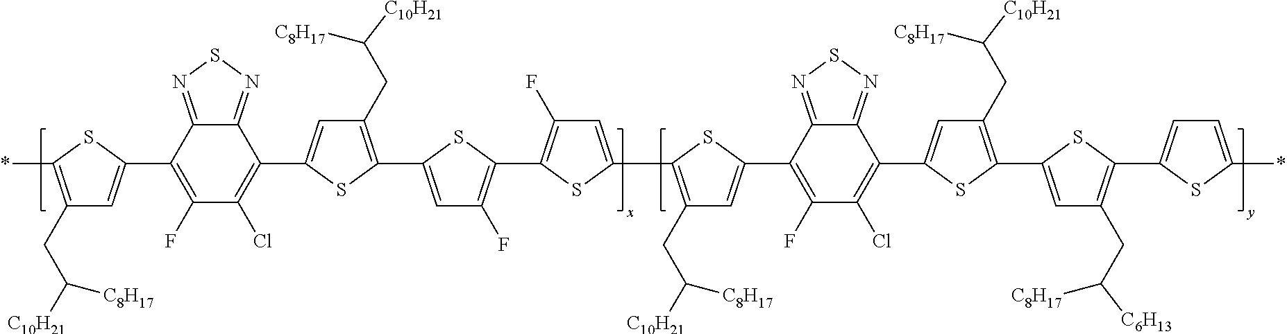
C1(Cl)=C(C2=CC(CC([C8H17])[C10H21])=C(C3=CC(F)=C(C4=C(F)C=C(C5=C(CC([C8H17])[C10H21])C=C(C6=C(F)C(Cl)=C(C7=CC(CC([C8H17])[C10H21])=C(C8=CC(CC([C8H17])[C6H13])=C(C9=CC=C(*)S9)S8)S7)C7=NSN=C76)S5)S4)S3)S2)C2=NSN=C2C(C2=CC(CC([C8H17])[C10H21])=C(*)S2)=C1F
